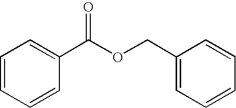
C1(COC(C2=CC=CC=C2)=O)=CC=CC=C1
